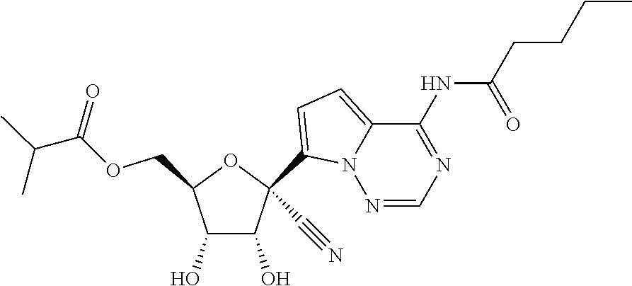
C1(O)C(O)C(COC(C(C)C)=O)OC1(C1=CC=C2N1N=CN=C2NC(CCCC)=O)C#N
